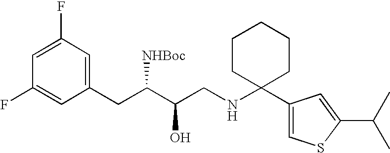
C1=C(F)C=C(CC(C(CNC2(C3=CSC(C(C)C)=C3)CCCCC2)O)[NHBoc])C=C1F
